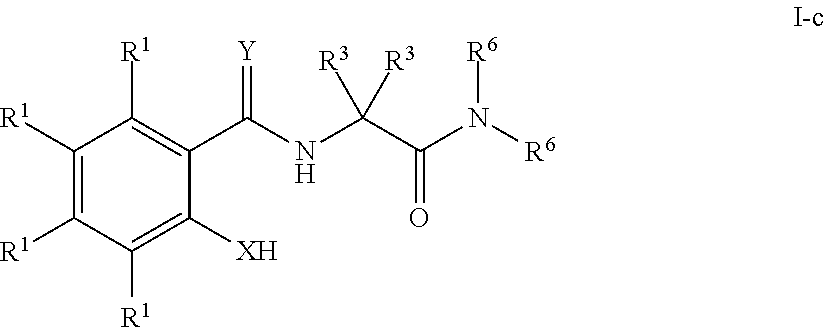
C1([R1])=C([R1])C([R1])=C([XH])C(C(NC(C(=O)N([R6])[R6])([R3])[R3])=[Y])=C1[R1]
